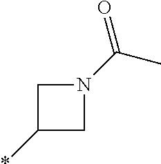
C1(*)CN(C(C)=O)C1
